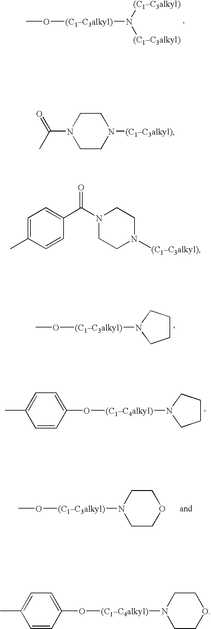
N1([(C1C3alkyl)])CCN(C(=O)C2=CC=C(C)C=C2)CC1.CO[(C1C3alkyl)]N1CCCC1.O([(C1C4alkyl)]N1CCCC1)C1=CC=C(C)C=C1.CO[(C1C3alkyl)]N1CCOCC1.O([(C1C4alkyl)]N1CCOCC1)C1=CC=C(C)C=C1.CO[(C1C3alkyl)]N([(C1C3alkyl)])[(C1C3alkyl)].[(C1C3alkyl)]N1CCN(C(C)=O)CC1
